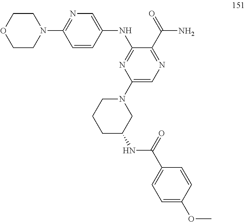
C1=CC(NC2=NC(N3CCCC(NC(C4=CC=C(OC)C=C4)=O)C3)=CN=C2C(=O)N)=CN=C1N1CCOCC1
